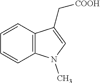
[COOH]CC1=CN(C)C2=C1C=CC=C2
